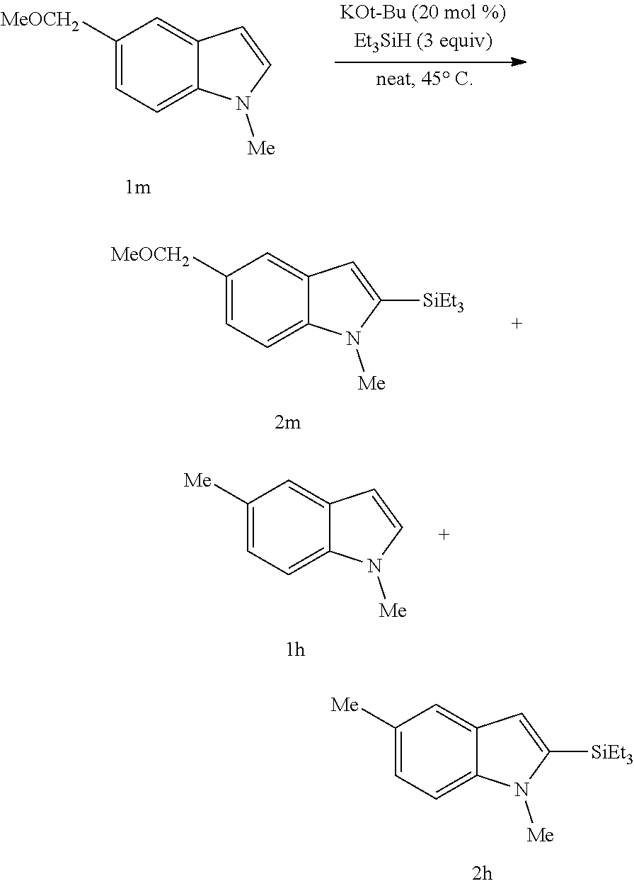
C1([MeOCH2])=CC=C2C(=C1)C=CN2[Me].C1([MeOCH2])=CC=C2C(=C1)C=C([SiEt3])N2[Me].C1([Me])=CC=C2C(=C1)C=CN2[Me].C1([Me])=CC=C2C(=C1)C=C([SiEt3])N2[Me]
